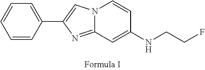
N12C(=NC(C3=CC=CC=C3)=C1)C=C(NCCF)C=C2
